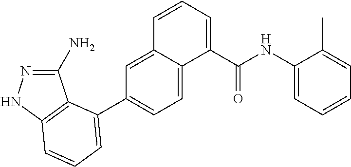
C1(N)=NNC2=C1C(C1=CC=C3C(=C1)C=CC=C3C(NC1=CC=CC=C1C)=O)=CC=C2
